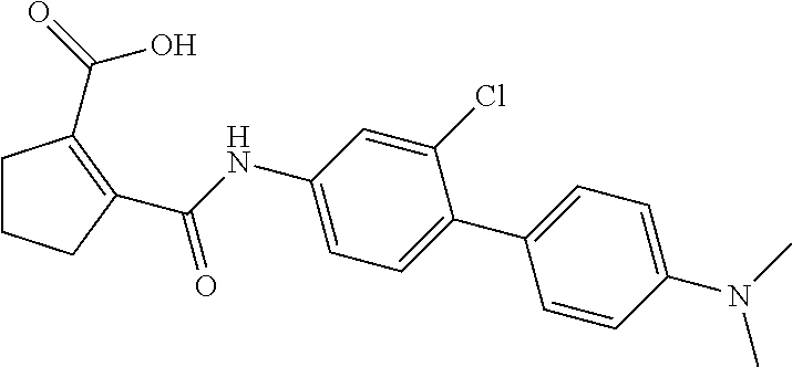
C1CCC(C(NC2=CC=C(C3=CC=C(N(C)C)C=C3)C(Cl)=C2)=O)=C1C(=O)O
